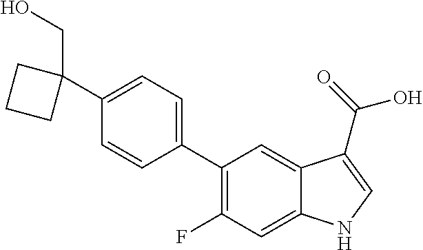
C1(C2=CC=C(C3=C(F)C=C4C(=C3)C(C(=O)O)=CN4)C=C2)(CO)CCC1
